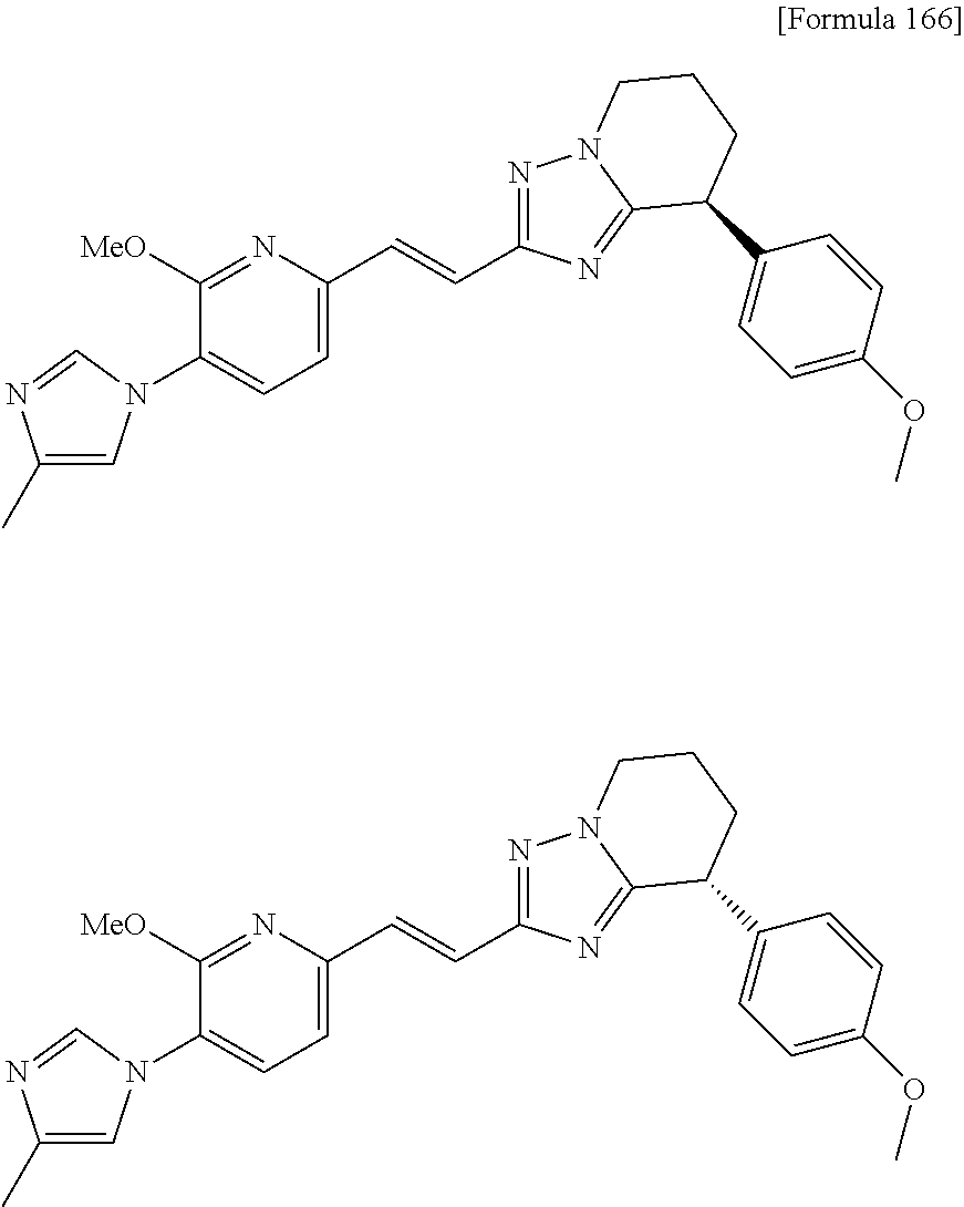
C1(C)=CN(C2=CC=C(C=CC3=NN4C(=N3)C(C3=CC=C(OC)C=C3)CCC4)N=C2[MeO])C=N1.C1(C)=CN(C2=CC=C(C=CC3=NN4C(=N3)C(C3=CC=C(OC)C=C3)CCC4)N=C2[MeO])C=N1
